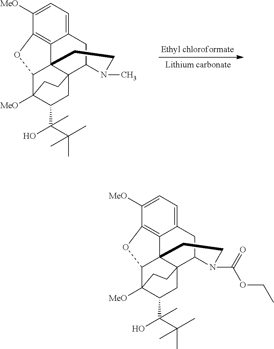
C1([MeO])=CC=C2C3=C1OC1C34C3(C(C2)N(C(OCC)=O)CC4)CC(C(C(C)(C)C)(O)C)C1([MeO])CC3.C1([MeO])=CC=C2C3=C1OC1C34C3(C(C2)N(C)CC4)CC(C(C(C)(C)C)(O)C)C1([MeO])CC3
